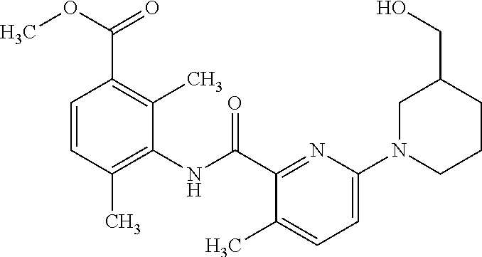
C1=CC(C)=C(NC(C2=NC(N3CCCC(CO)C3)=CC=C2C)=O)C(C)=C1C(OC)=O
